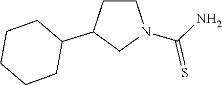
C1CCCCC1C1CCN(C(N)=S)C1
